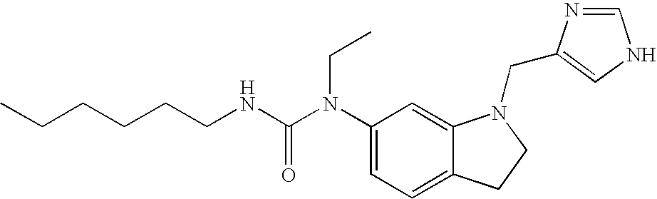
C1(N(C(NCCCCCC)=O)CC)=CC=C2C(=C1)N(CC1=CNC=N1)CC2
